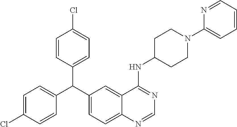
C1=C(Cl)C=CC(C(C2=CC=C3C(=C2)C(NC2CCN(C4=CC=CC=N4)CC2)=NC=N3)C2=CC=C(Cl)C=C2)=C1
